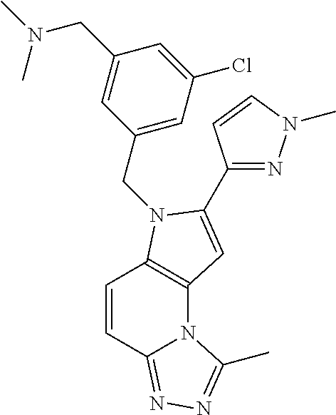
C1=CC2=NN=C(C)N2C2=C1N(CC1=CC(Cl)=CC(CN(C)C)=C1)C(C1=NN(C)C=C1)=C2
